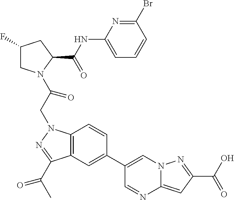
C1(F)CN(C(CN2C3=C(C(C(C)=O)=N2)C=C(C2=CN4C(=CC(C(O)=O)=N4)N=C2)C=C3)=O)C(C(NC2=CC=CC(Br)=N2)=O)C1
